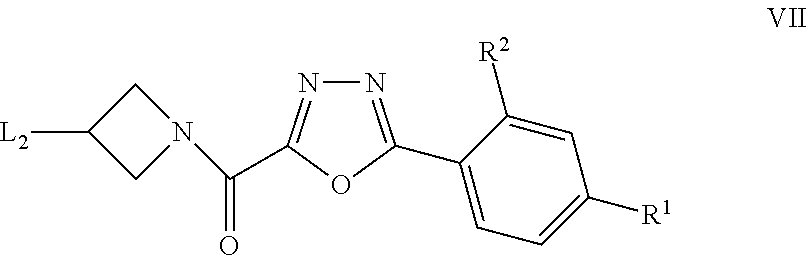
N1=C(C2=CC=C([R1])C=C2[R2])OC(C(=O)N2CC([L2])C2)=N1
